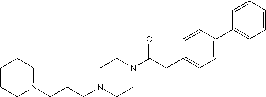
C(N1CCN(CCCN2CCCCC2)CC1)(=O)CC1=CC=C(C2=CC=CC=C2)C=C1
